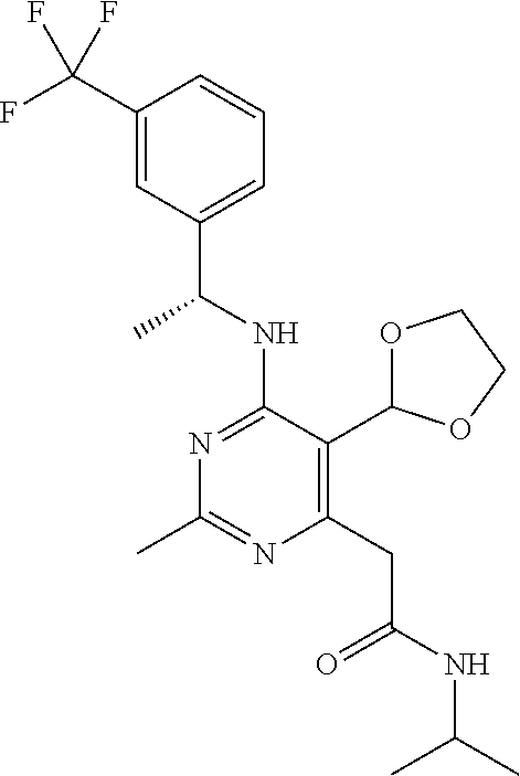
N1=C(NC(C)C2=CC=CC(C(F)(F)F)=C2)C(C2OCCO2)=C(CC(=O)NC(C)C)N=C1C
